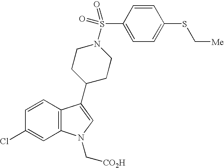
C1=CC2=C(C=C1Cl)N(C[CO2H])C=C2C1CCN(S(C2=CC=C(SC[Me])C=C2)(=O)=O)CC1
